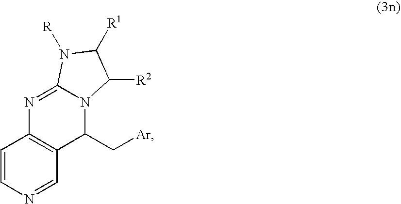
C1=CN=CC2=C1N=C1N(C2C[Ar])C([R2])C([R1])N1[R]
